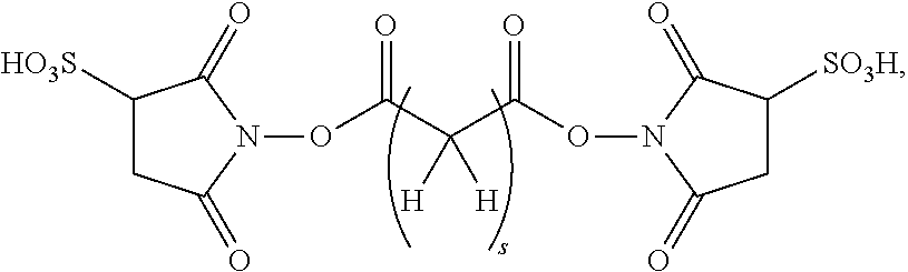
C1([HO3S])CC(=O)N(OC(C(C(ON2C(=O)C([SO3H])CC2=O)=O)([H])[H])=O)C1=O
